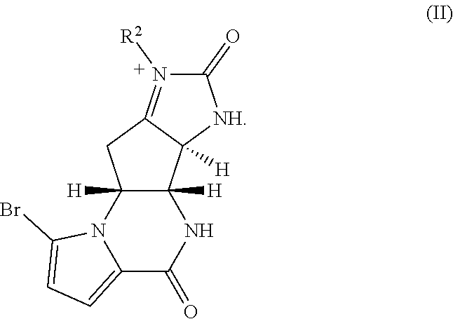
C12=CC=C(Br)N1C1([H])C([H])(NC2=O)C2([H])C(=N([R2])C(=O)[NH]2)C1
